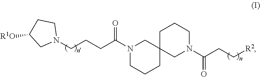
C(CCC(=O)N1CCCC2(C1)CCCN(C(CC[R2])=O)C2)N1CCC([R1O])C1
